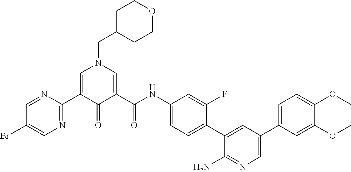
C1(C2=CN(CC3CCOCC3)C=C(C(NC3=CC=C(C4=CC(C5=CC=C(OC)C(OC)=C5)=CN=C4N)C(F)=C3)=O)C2=O)=NC=C(Br)C=N1
